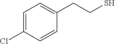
C1=C(Cl)C=CC(CCS)=C1
